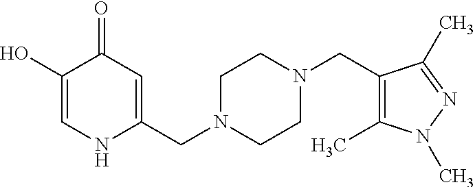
C1(O)=CNC(CN2CCN(CC3=C(C)N(C)N=C3C)CC2)=CC1=O
